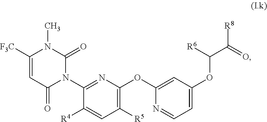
C1([R5])=C(OC2=CC(OC(C(=O)[R8])[R6])=CC=N2)N=C(N2C(=O)N(C)C([F3C])=CC2=O)C([R4])=C1
